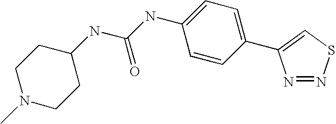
C1=CC(C2=CSN=N2)=CC=C1NC(NC1CCN(C)CC1)=O
